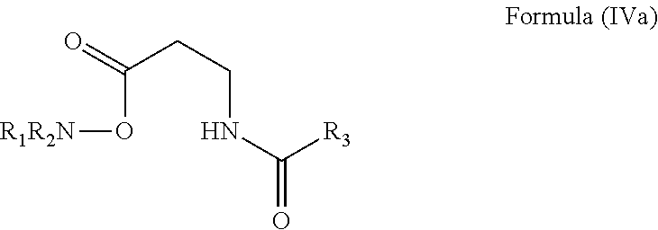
O=C(CCNC(=O)[R3])O[R1R2N]
